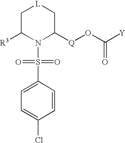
C1C([R3])N(S(=O)(=O)C2=CC=C(Cl)C=C2)C([Q]OC([Y])=O)C[L]1
